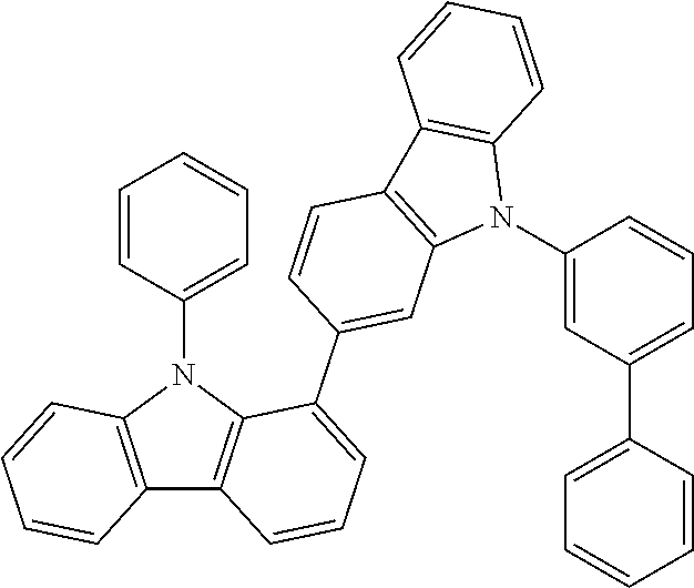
C12=C(N(C3=CC=CC=C3)C3=C1C=CC=C3C1=CC3=C(C=C1)C1=C(N3C3=CC(C4=CC=CC=C4)=CC=C3)C=CC=C1)C=CC=C2
